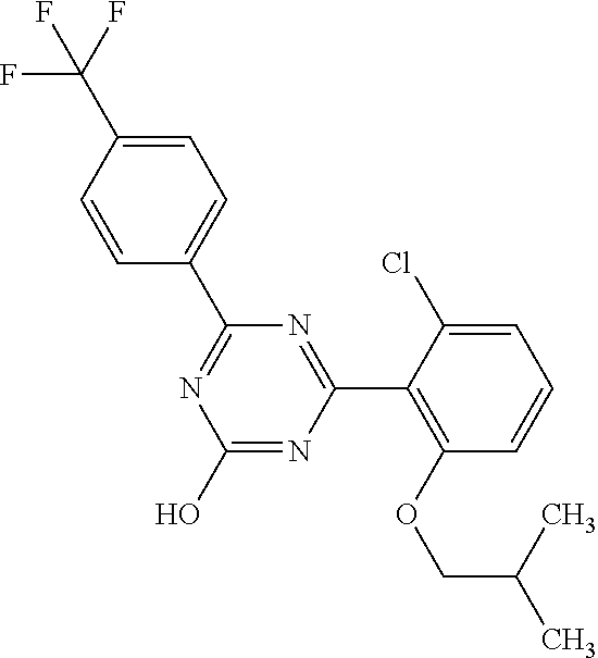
N1=C(C2=CC=C(C(F)(F)F)C=C2)N=C(C2=C(OCC(C)C)C=CC=C2Cl)N=C1O
